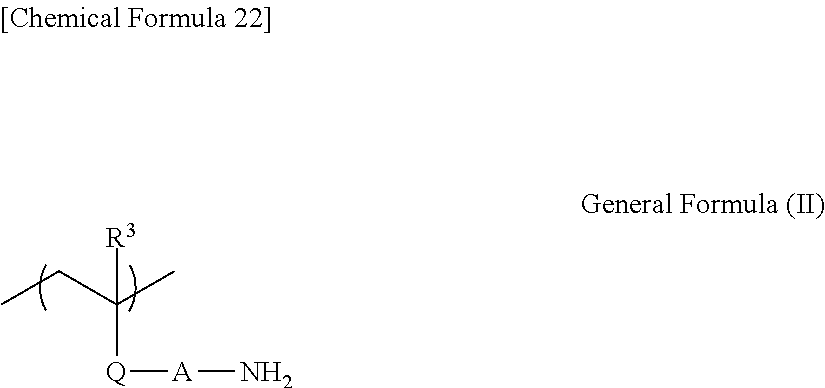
CCC(C)([Q][A]N)[R3]
